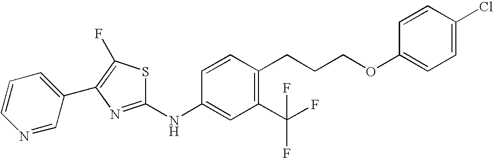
S1C(NC2=CC(C(F)(F)F)=C(CCCOC3=CC=C(Cl)C=C3)C=C2)=NC(C2=CC=CN=C2)=C1F
